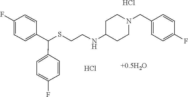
Cl.Cl.S(CCNC1CCN(CC2=CC=C(F)C=C2)CC1)C(C1=CC=C(F)C=C1)C1=CC=C(F)C=C1
